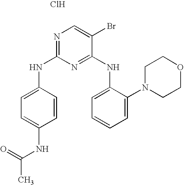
Cl.N1=C(NC2=CC=C(NC(=O)C)C=C2)N=C(NC2=CC=CC=C2N2CCOCC2)C(Br)=C1
